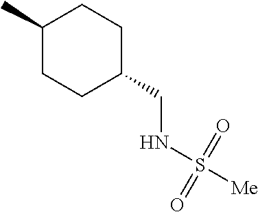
C1(C)CCC(CNS([Me])(=O)=O)CC1
